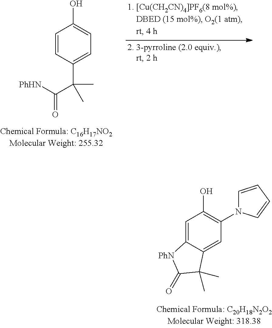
C1=CC(C(C([PhHN])=O)(C)C)=CC=C1O.OC1=C(N2C=CC=C2)C=C2C(=C1)[PhN]C(=O)C2(C)C
